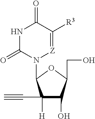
N1C(=O)N(C2C(C#C)([H])C(O)C(CO)O2)[Z]=C([R3])C1=O
